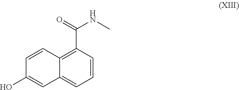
OC1=CC2=CC=CC(C(=O)NC)=C2C=C1
